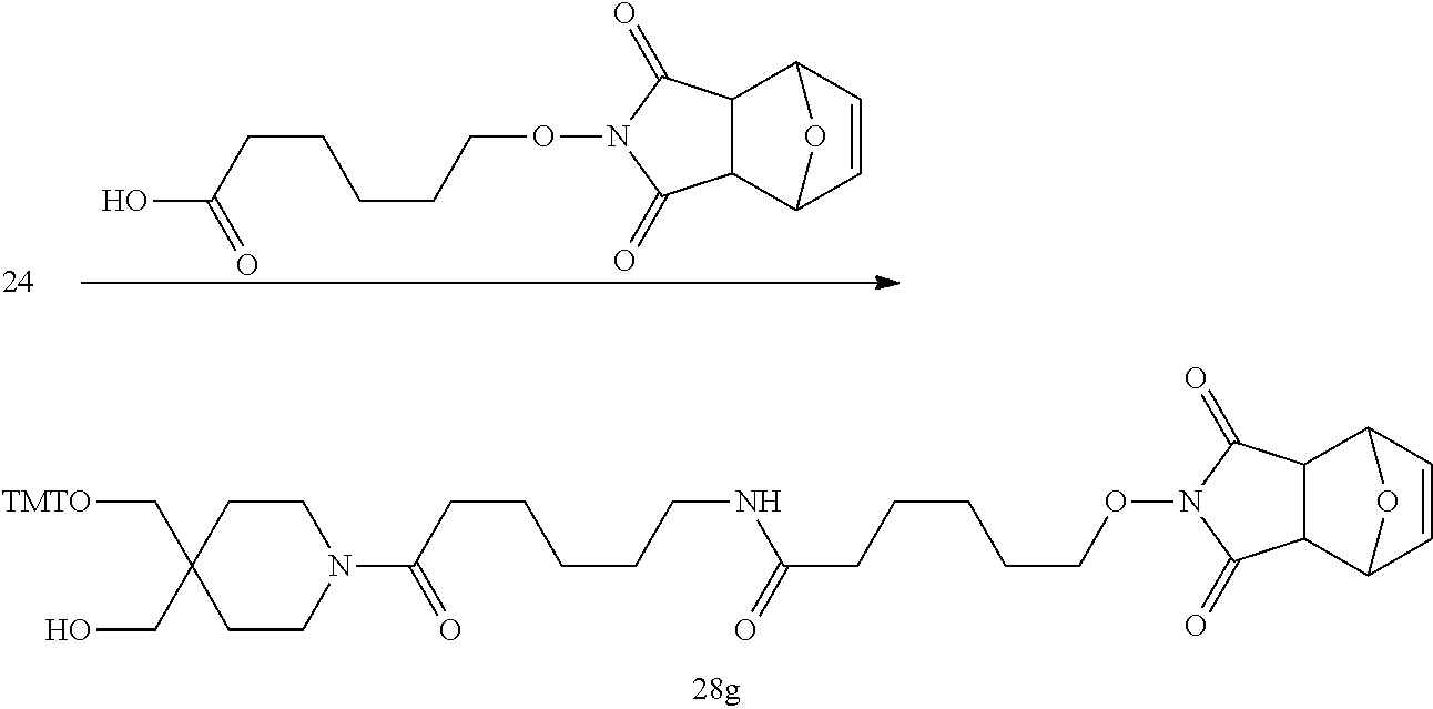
[TMTO]CC1(CO)CCN(C(=O)CCCCCNC(=O)CCCCCON2C(=O)C3C(C4C=CC3O4)C2=O)CC1.C12C3C=CC(C1C(=O)N(OCCCCCC(O)=O)C2=O)O3
